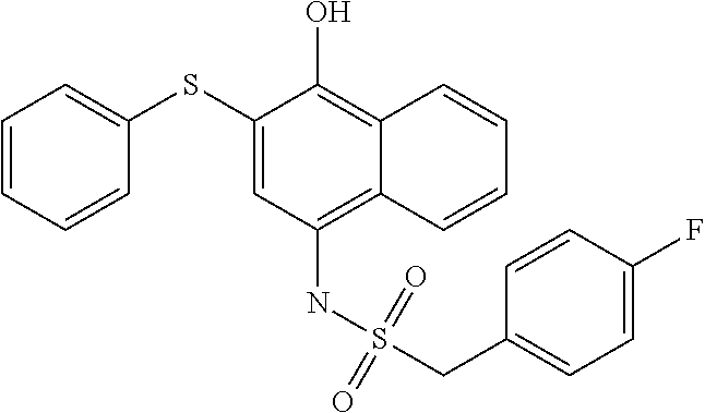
C1=CC=CC(SC2=CC(NS(CC3=CC=C(F)C=C3)(=O)=O)=C3C(=C2O)C=CC=C3)=C1
